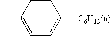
C1=CC(C)=CC=C1[C6H13(n)]
